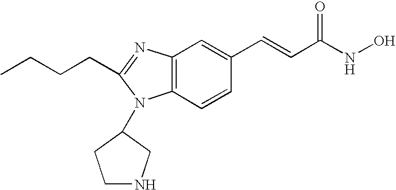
C12=C(C=CC(C=CC(NO)=O)=C1)N(C1CNCC1)C(CCCC)=N2
